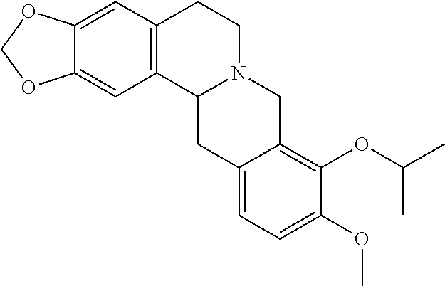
C12=C(C=C3C(=C1)OCO3)CCN1C2CC2=CC=C(OC)C(OC(C)C)=C2C1
